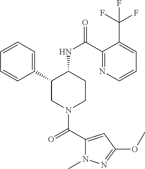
C1=CC=C(C2CN(C(C3=CC(OC)=NN3C)=O)CCC2NC(=O)C2=NC=CC=C2C(F)(F)F)C=C1
